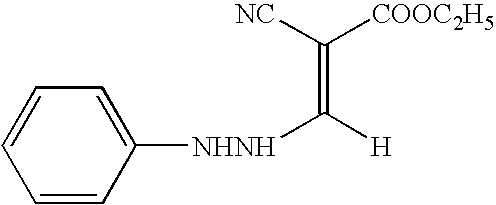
C1=CC([NHNH]C([H])=C([NC])[COOC2H5])=CC=C1
